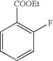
C1=CC=CC(F)=C1[COOEt]
